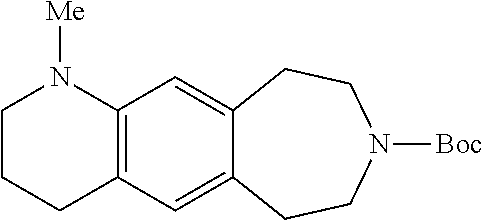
C1N([Me])C2=C(C=C3C(=C2)CCN([Boc])CC3)CC1
